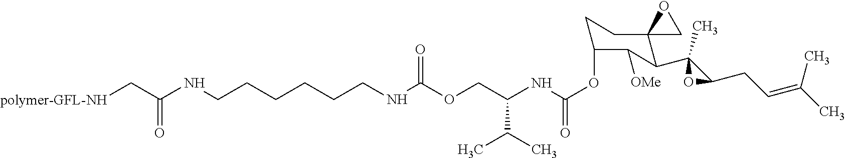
C1C(OC(NC(COC(NCCCCCCNC(C[polymer-GFL-NH])=O)=O)C(C)C)=O)C([OMe])C(C2(C)C(CC=C(C)C)O2)C2(C1)CO2
